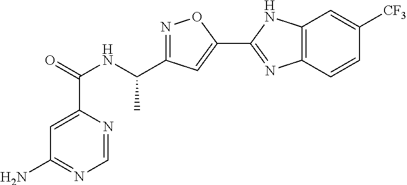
C1=NC(C(=O)NC(C2=NOC(C3=NC4=C(N3)C=C([CF3])C=C4)=C2)C)=CC(N)=N1
